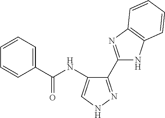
C1(C2=NC3=C(N2)C=CC=C3)=NNC=C1NC(C1=CC=CC=C1)=O
